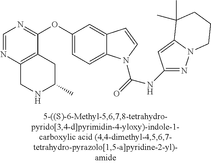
O(C1=CC=C2C(=C1)C=CN2C(=O)NC1=NN2C(=C1)C(C)(C)CCC2)C1=NC=NC2=C1CC(C)NC2
